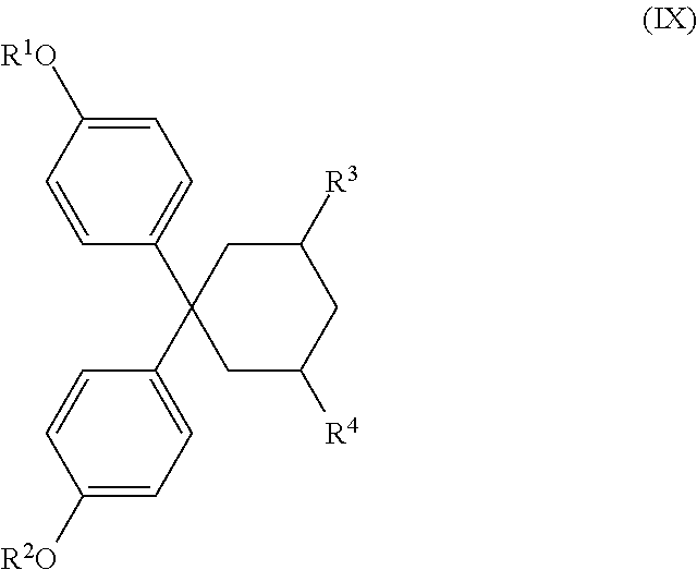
C1([R1O])=CC=C(C2(C3=CC=C([R2O])C=C3)CC([R4])CC([R3])C2)C=C1
